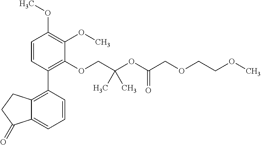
C1=CC(C2=C3C(=CC=C2)C(=O)CC3)=C(OCC(OC(COCCOC)=O)(C)C)C(OC)=C1OC
